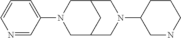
N1=CC(N2CC3CC(C2)CN(C2CNCCC2)C3)=CC=C1
